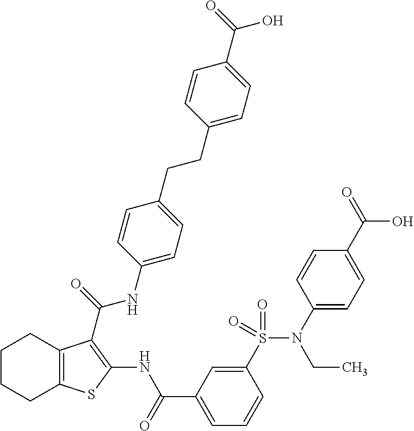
C1CCC2=C(C1)C(C(=O)NC1=CC=C(CCC3=CC=C(C(=O)O)C=C3)C=C1)=C(NC(C1=CC=CC(S(=O)(=O)N(CC)C3=CC=C(C(=O)O)C=C3)=C1)=O)S2
